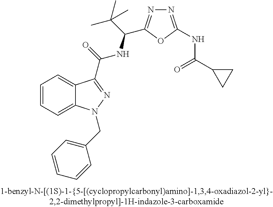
C1=CC=C2C(=C1)C(C(NC(C(C)(C)C)C1=NN=C(NC(C3CC3)=O)O1)=O)=NN2CC1=CC=CC=C1
